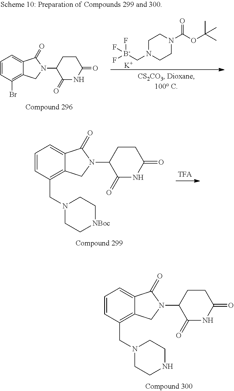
C1=CC(CN2CC[NBoc]CC2)=C2C(=C1)C(=O)N(C1C(=O)NC(=O)CC1)C2.C1=CC(CN2CCNCC2)=C2C(=C1)C(=O)N(C1C(=O)NC(=O)CC1)C2.C1=CC(Br)=C2C(=C1)C(=O)N(C1C(=O)NC(=O)CC1)C2.C1N(C[B-](F)(F)F)CCN(C(OC(C)(C)C)=O)C1.[K]
